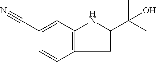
C1(C#N)=CC2=C(C=C1)C=C(C(C)(C)O)N2
